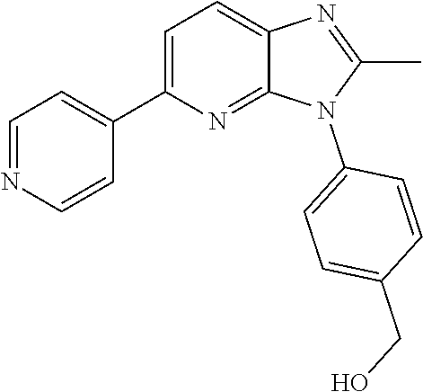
C1(C)=NC2=CC=C(C3=CC=NC=C3)N=C2N1C1=CC=C(CO)C=C1
